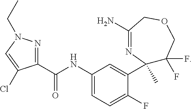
C1(NC(C2=NN(CC)C=C2Cl)=O)=CC=C(F)C(C2(C)C(F)(F)COCC(N)=N2)=C1
